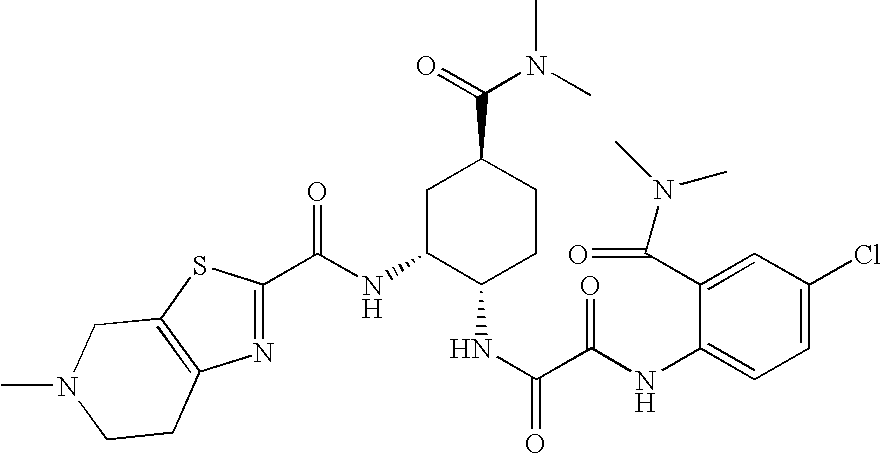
C(NC1C(NC(C(=O)NC2=CC=C(Cl)C=C2C(N(C)C)=O)=O)CCC(C(N(C)C)=O)C1)(=O)C1=NC2=C(S1)CN(C)CC2
